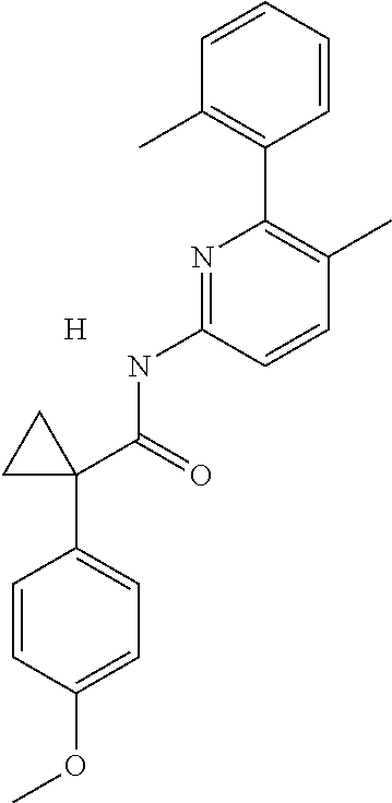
C1=CC=CC(C2=C(C)C=CC(NC(=O)C3(C4=CC=C(OC)C=C4)CC3)=N2)=C1C.[H]
